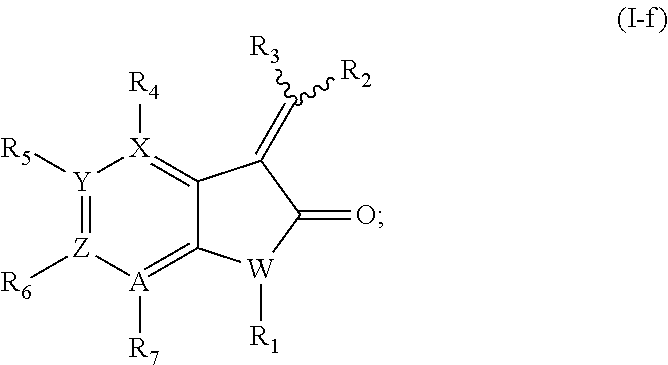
[Y]1([R5])=[Z]([R6])[A]([R7])=C2C(=[X]1[R4])C(=C([R3])[R2])C(=O)[W]2[R1]
